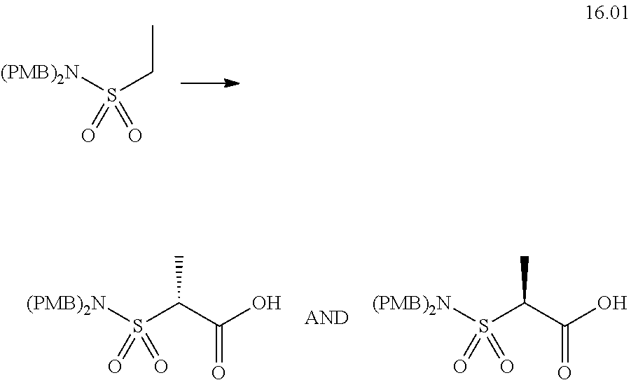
C(S([(PMB)2N])(=O)=O)C.OC(C(S([(PMB)2N])(=O)=O)C)=O.OC(C(S([(PMB)2N])(=O)=O)C)=O
